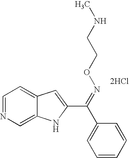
C1=NC=C2C(=C1)C=C(C(C1=CC=CC=C1)=NOCCNC)N2.[2HCl]
